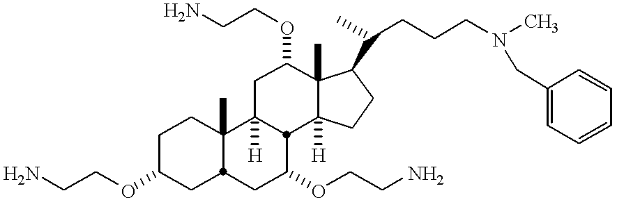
NCCOC1CC2C(C)(CC1)C1([H])CC(OCCN)C3(C)C([H])(CCC3C(CCCN(C)CC3=CC=CC=C3)C)C1C(OCCN)C2
